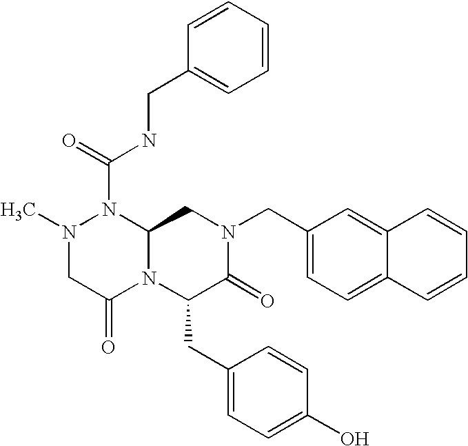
CN1CC(=O)N2C(N1C(=O)NCC1=CC=CC=C1)CN(CC1=CC=C3C(=C1)C=CC=C3)C(=O)C2CC1=CC=C(O)C=C1
